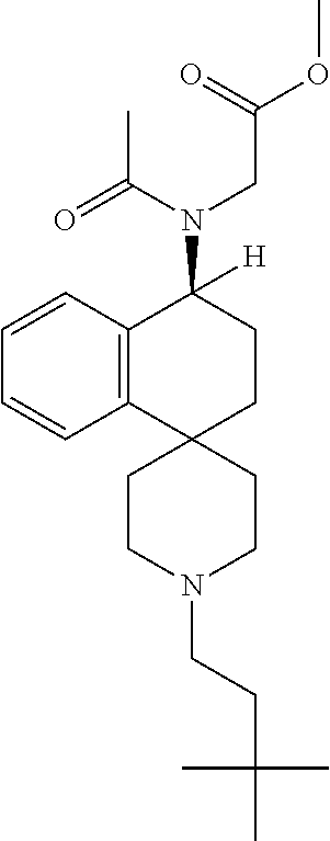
C12=C(C=CC=C1)C(N(CC(OC)=O)C(C)=O)([H])CCC21CCN(CCC(C)(C)C)CC1
